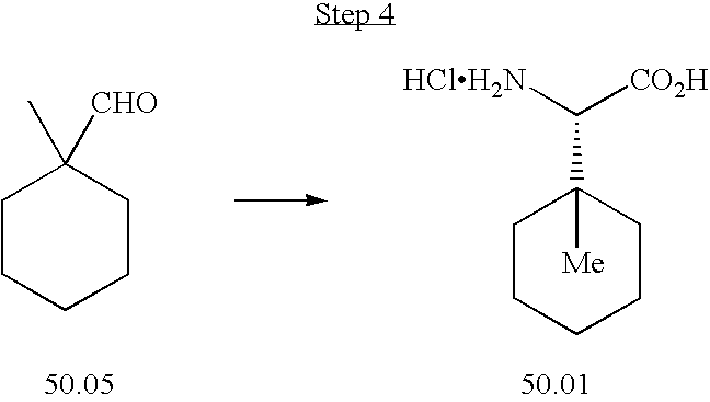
C1CCCCC1(C([HClH2N])[CO2H])[Me].C1CCCCC1(C)[CHO]
